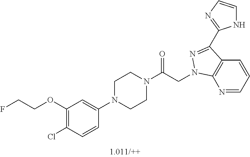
C1(OCCF)=C(Cl)C=CC(N2CCN(C(CN3C4=C(C=CC=N4)C(C4=NC=CN4)=N3)=O)CC2)=C1
